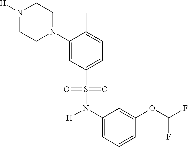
N1([H])CCN(C2=CC(S(=O)(=O)N(C3=CC=CC(OC(F)F)=C3)[H])=CC=C2C)CC1
